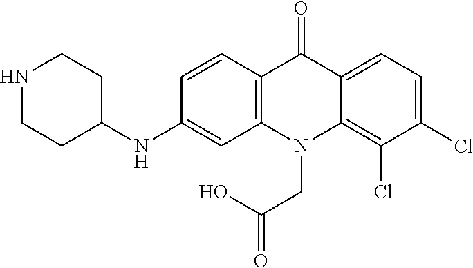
C12=C(N(CC(O)=O)C3=C(Cl)C(Cl)=CC=C3C1=O)C=C(NC1CCNCC1)C=C2
